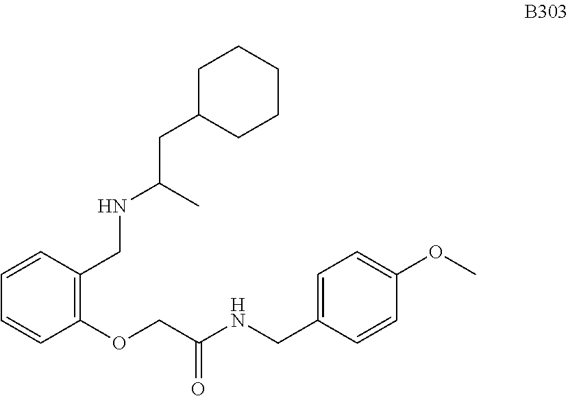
C1=CC(OCC(NCC2=CC=C(OC)C=C2)=O)=C(CNC(C)CC2CCCCC2)C=C1
